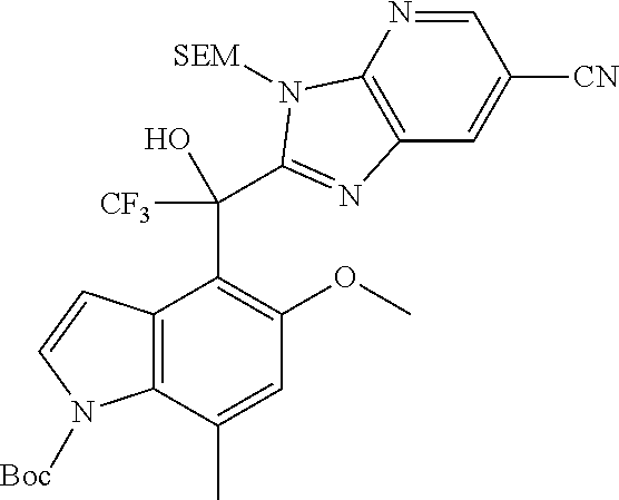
C12=C(C(C)=CC(OC)=C1C(C1=NC3=C(N=CC([CN])=C3)N1[SEM])([CF3])O)N([Boc])C=C2
